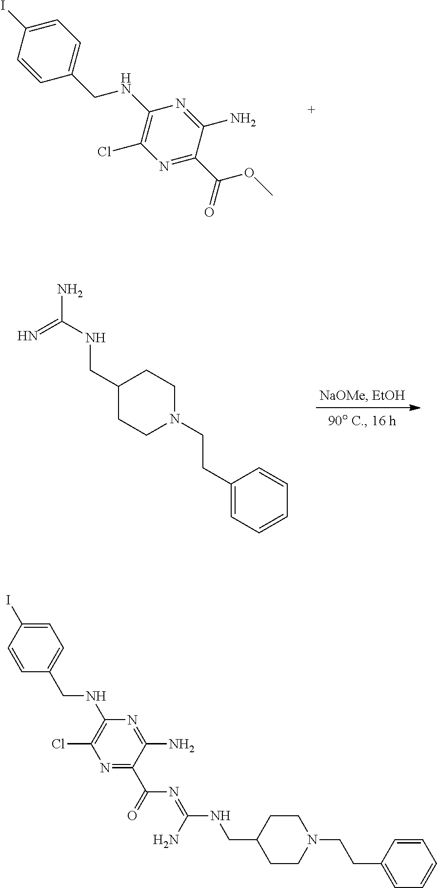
C1=C(I)C=CC(CNC2=C(Cl)N=C(C(OC)=O)C(N)=N2)=C1.C(=N)(N)NCC1CCN(CCC2=CC=CC=C2)CC1.C1=C(I)C=CC(CNC2=C(Cl)N=C(C(N=C(N)NCC3CCN(CCC4=CC=CC=C4)CC3)=O)C(N)=N2)=C1
